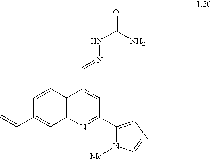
C1=CC2=C(C=C1C=C)N=C(C1=CN=CN1[Me])C=C2C=NNC(=O)N
